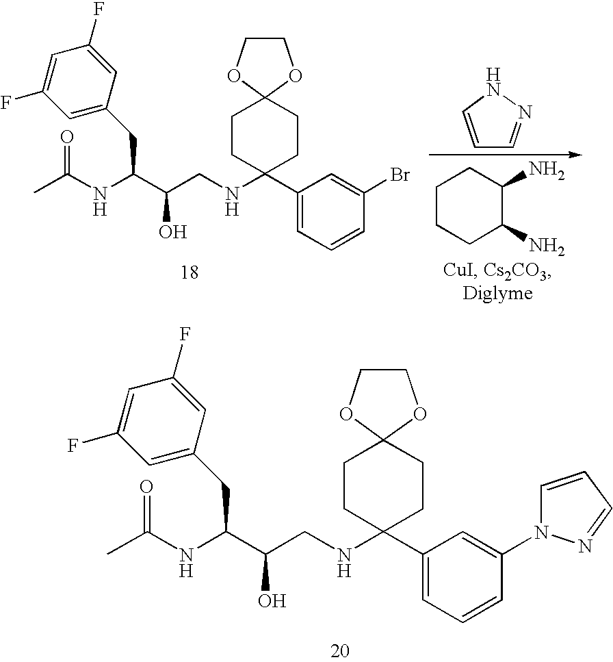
C1CC(NCC(C(NC(C)=O)CC2=CC(F)=CC(F)=C2)O)(C2=CC=CC(N3C=CC=N3)=C2)CCC12OCCO2.C1CC(NCC(C(NC(C)=O)CC2=CC(F)=CC(F)=C2)O)(C2=CC=CC(Br)=C2)CCC12OCCO2.C1CCC(N)C(N)C1.C1=CNN=C1
